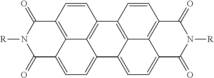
C12=C3C(=CC=C4C3=C(C=C1)C1=C3C4=CC=C4C3=C(C=C1)C(=O)N([R])C4=O)C(=O)N([R])C2=O
